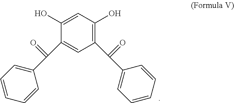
C1(C(C2=CC=CC=C2)=O)=C(O)C=C(O)C(C(C2=CC=CC=C2)=O)=C1
